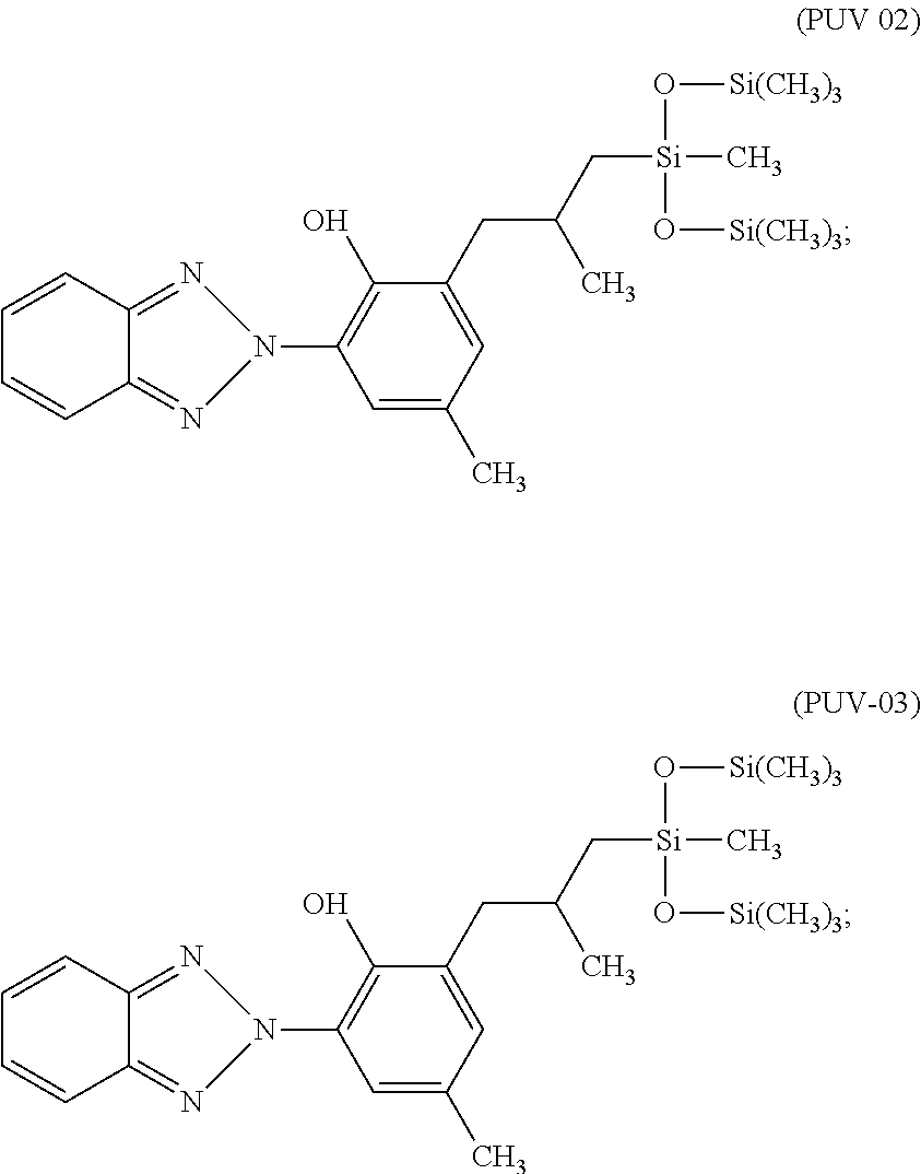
C1=CC2=NN(C3=C(O)C(CC(C[Si](O[Si(CH3)3])(O[Si(CH3)3])C)C)=CC(C)=C3)N=C2C=C1.C1=CC2=NN(C3=C(O)C(CC(C[Si](O[Si(CH3)3])(O[Si(CH3)3])C)C)=CC(C)=C3)N=C2C=C1
